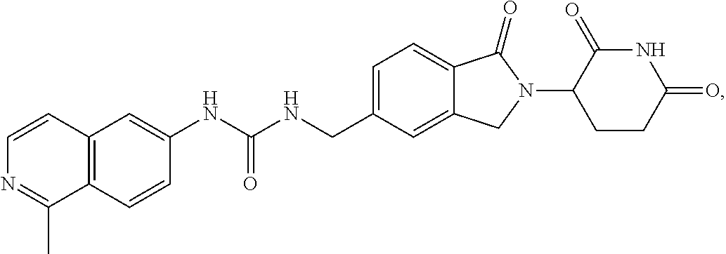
C1=C(CNC(NC2=CC3=C(C=C2)C(C)=NC=C3)=O)C=C2C(=C1)C(=O)N(C1CCC(=O)NC1=O)C2
